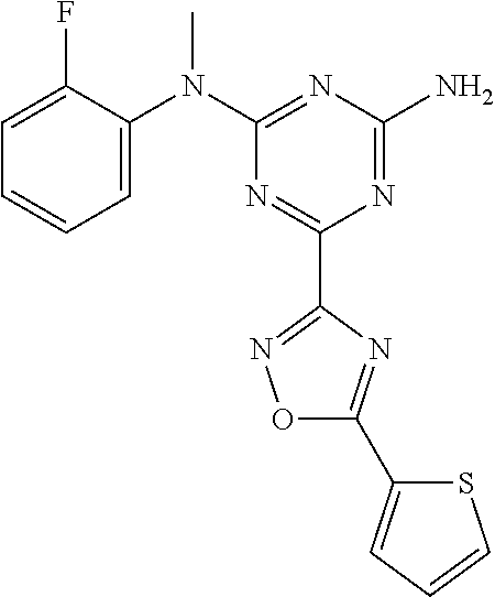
C1=C(F)C(N(C2=NC(N)=NC(C3=NOC(C4=CC=CS4)=N3)=N2)C)=CC=C1
